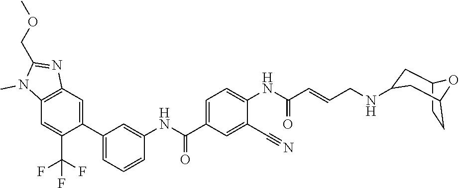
C12=C(C=C(C3=CC=CC(NC(C4=CC=C(NC(C=CCNC5CC6OC(CC6)C5)=O)C(C#N)=C4)=O)=C3)C(C(F)(F)F)=C1)N=C(COC)N2C
